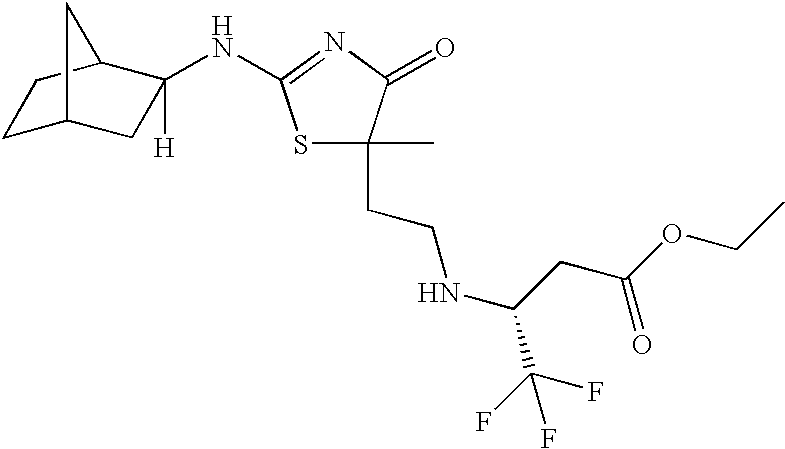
N(C1([H])CC2CCC1C2)C1=NC(=O)C(C)(CCNC(CC(=O)OCC)C(F)(F)F)S1
